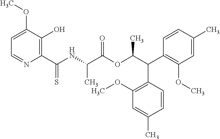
C1=C(OC)C(O)=C(C(NC(C(OC(C(C2=C(OC)C=C(C)C=C2)C2=C(OC)C=C(C)C=C2)C)=O)C)=S)N=C1
